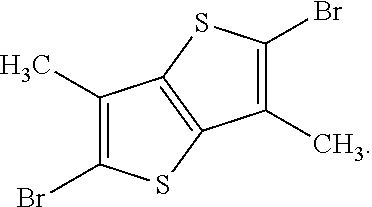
C12=C(C(C)=C(Br)S1)SC(Br)=C2C
